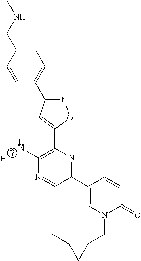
C1=CC(CNC)=CC=C1C1=NOC(C2=C(N)N=CC(C3=CN(CC4C(C)C4)C(=O)C=C3)=N2)=C1.[H]
